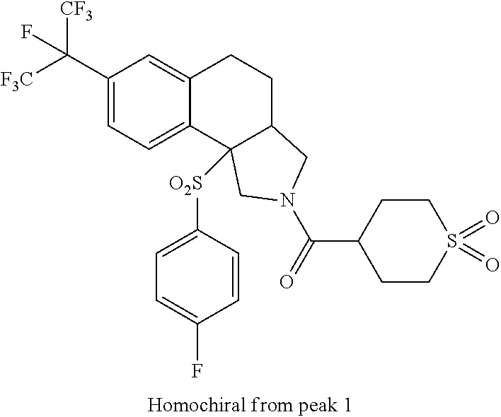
[F3C]C(C1=CC=C2C(=C1)CCC1C2([O2S]C2=CC=C(F)C=C2)CN(C(=O)C2CCS(=O)(=O)CC2)C1)([CF3])F
